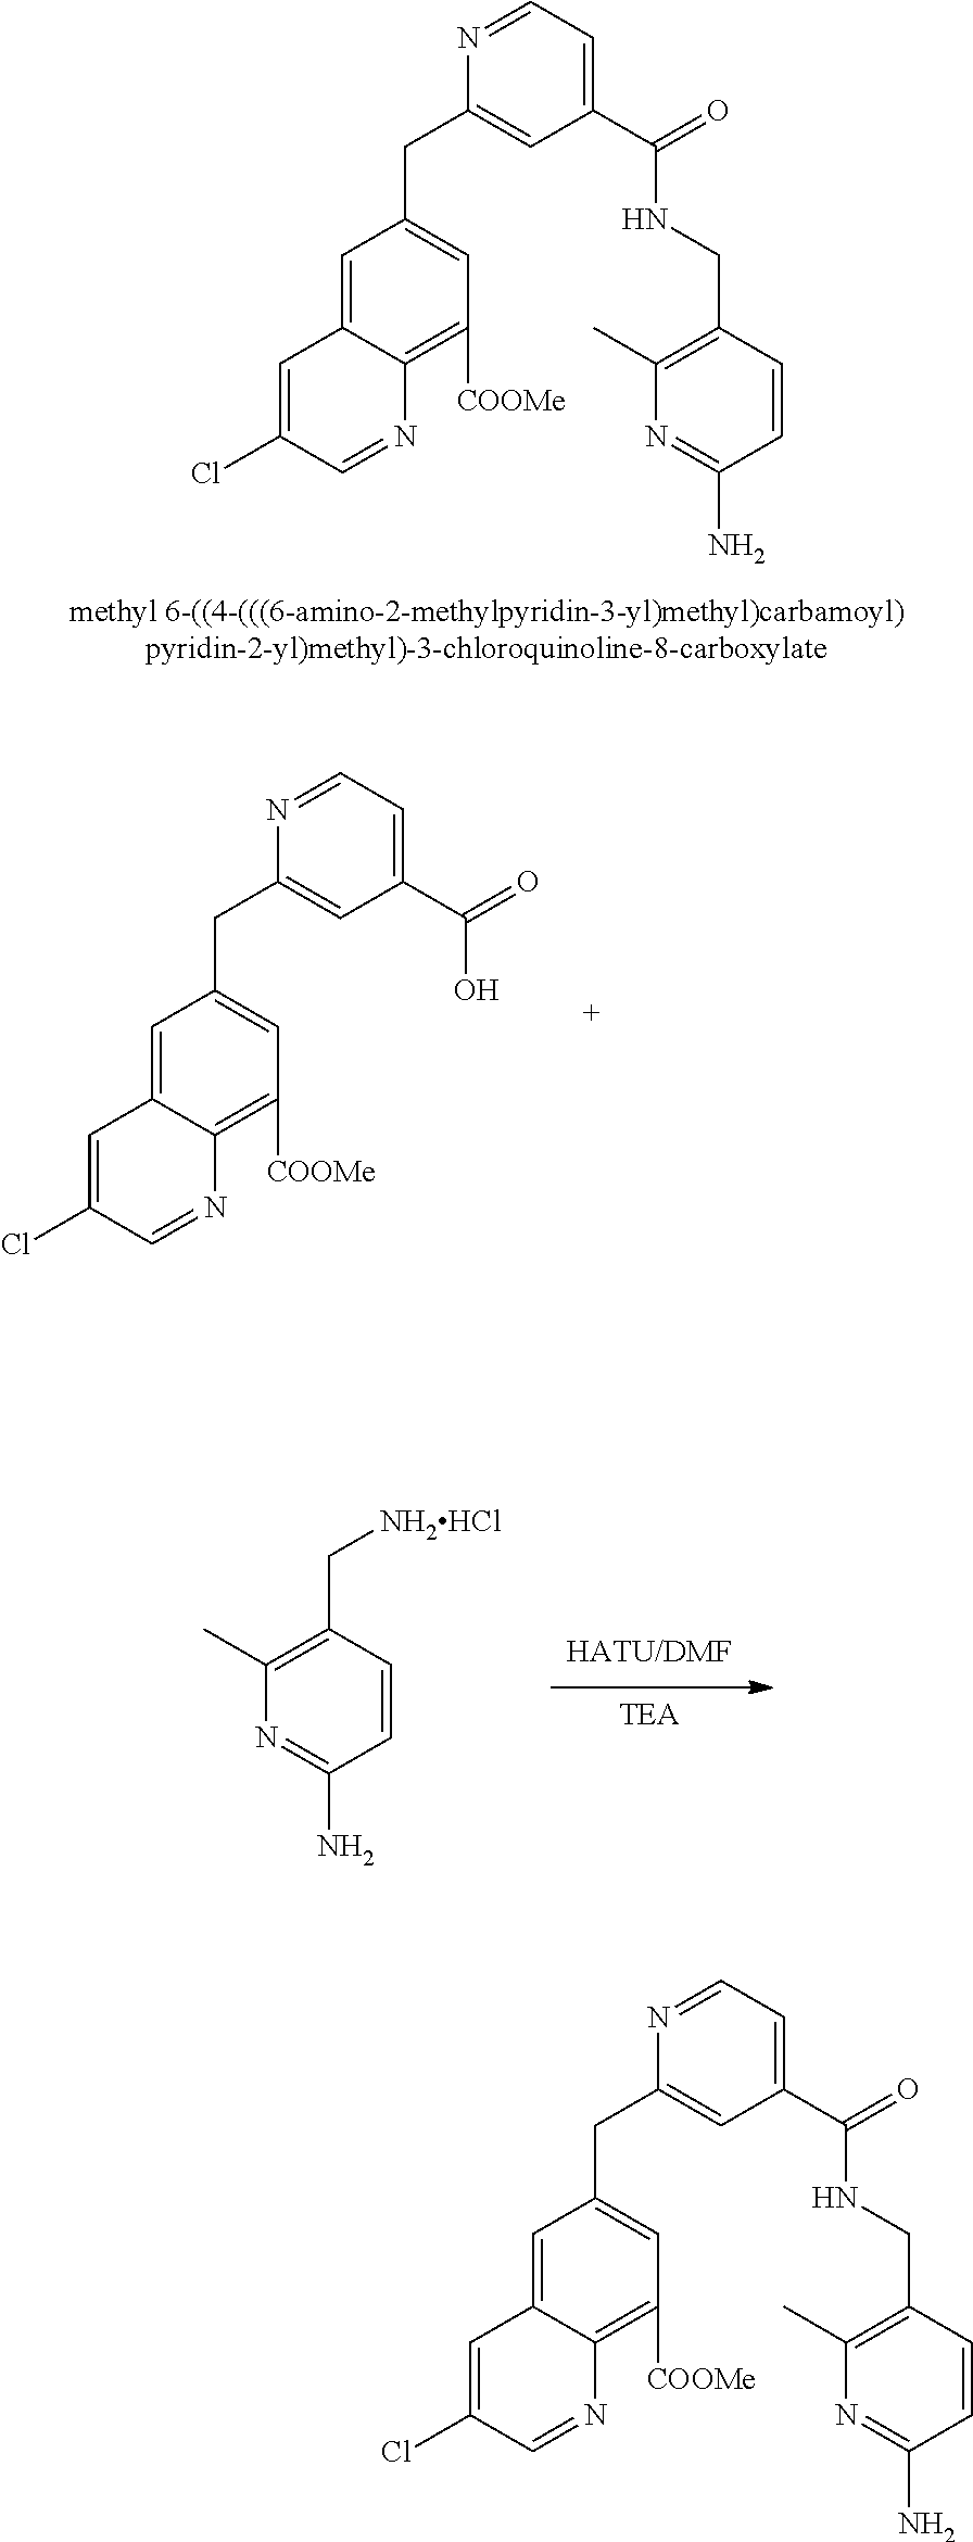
C1=C2C(=C([COOMe])C=C1CC1=CC(C(=O)NCC3=C(C)N=C(N)C=C3)=CC=N1)N=CC(Cl)=C2.C1=C2C(=C([COOMe])C=C1CC1=CC(C(=O)O)=CC=N1)N=CC(Cl)=C2.[TEA].C(C1=C(C)N=C(N)C=C1)[NH2HCl].C1=C2C(=C([COOMe])C=C1CC1=CC(C(=O)NCC3=C(C)N=C(N)C=C3)=CC=N1)N=CC(Cl)=C2
